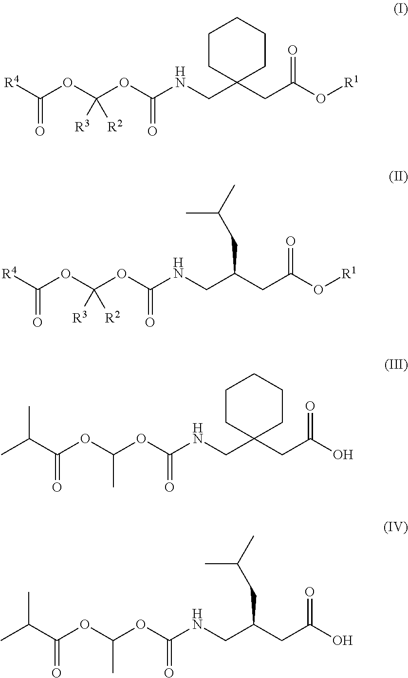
[R4]C(OC(OC(NCC1(CC(O[R1])=O)CCCCC1)=O)([R3])[R2])=O.[R4]C(OC(OC(NCC(CC(O[R1])=O)CC(C)C)=O)([R3])[R2])=O.C(C(OC(OC(NCC1(CC(O)=O)CCCCC1)=O)C)=O)(C)C.C(C(OC(OC(NCC(CC(O)=O)CC(C)C)=O)C)=O)(C)C
